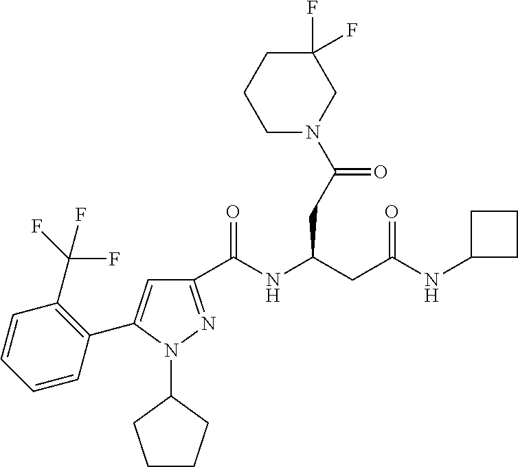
C1(C(NC(CC(NC2CCC2)=O)CC(N2CC(F)(F)CCC2)=O)=O)=NN(C2CCCC2)C(C2=C(C(F)(F)F)C=CC=C2)=C1
